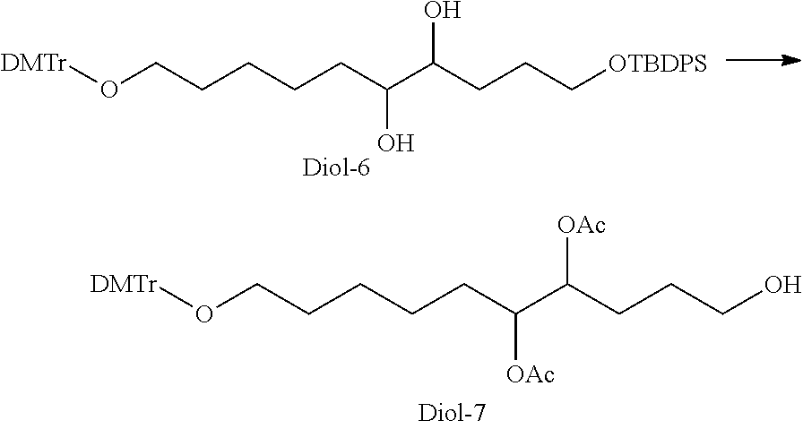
[DMTr]OCCCCCC(C(CCC[OTBDPS])O)O.[DMTr]OCCCCCC([OAc])C(CCCO)[OAc]
